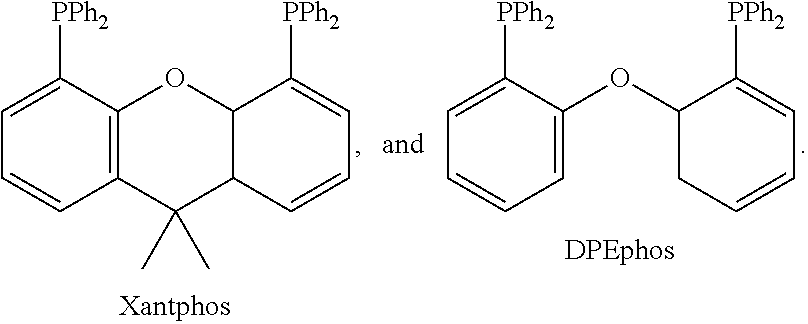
C12=C(C([PPh2])=CC=C1)OC1C(C2(C)C)C=CC=C1[PPh2].C1=C(OC2CC=CC=C2[PPh2])C([PPh2])=CC=C1
